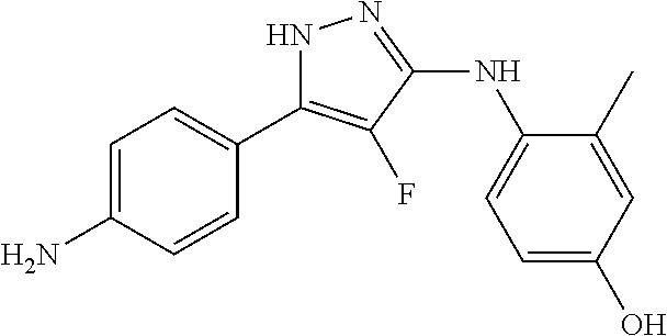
C1=C(N)C=CC(C2=C(F)C(NC3=CC=C(O)C=C3C)=NN2)=C1
